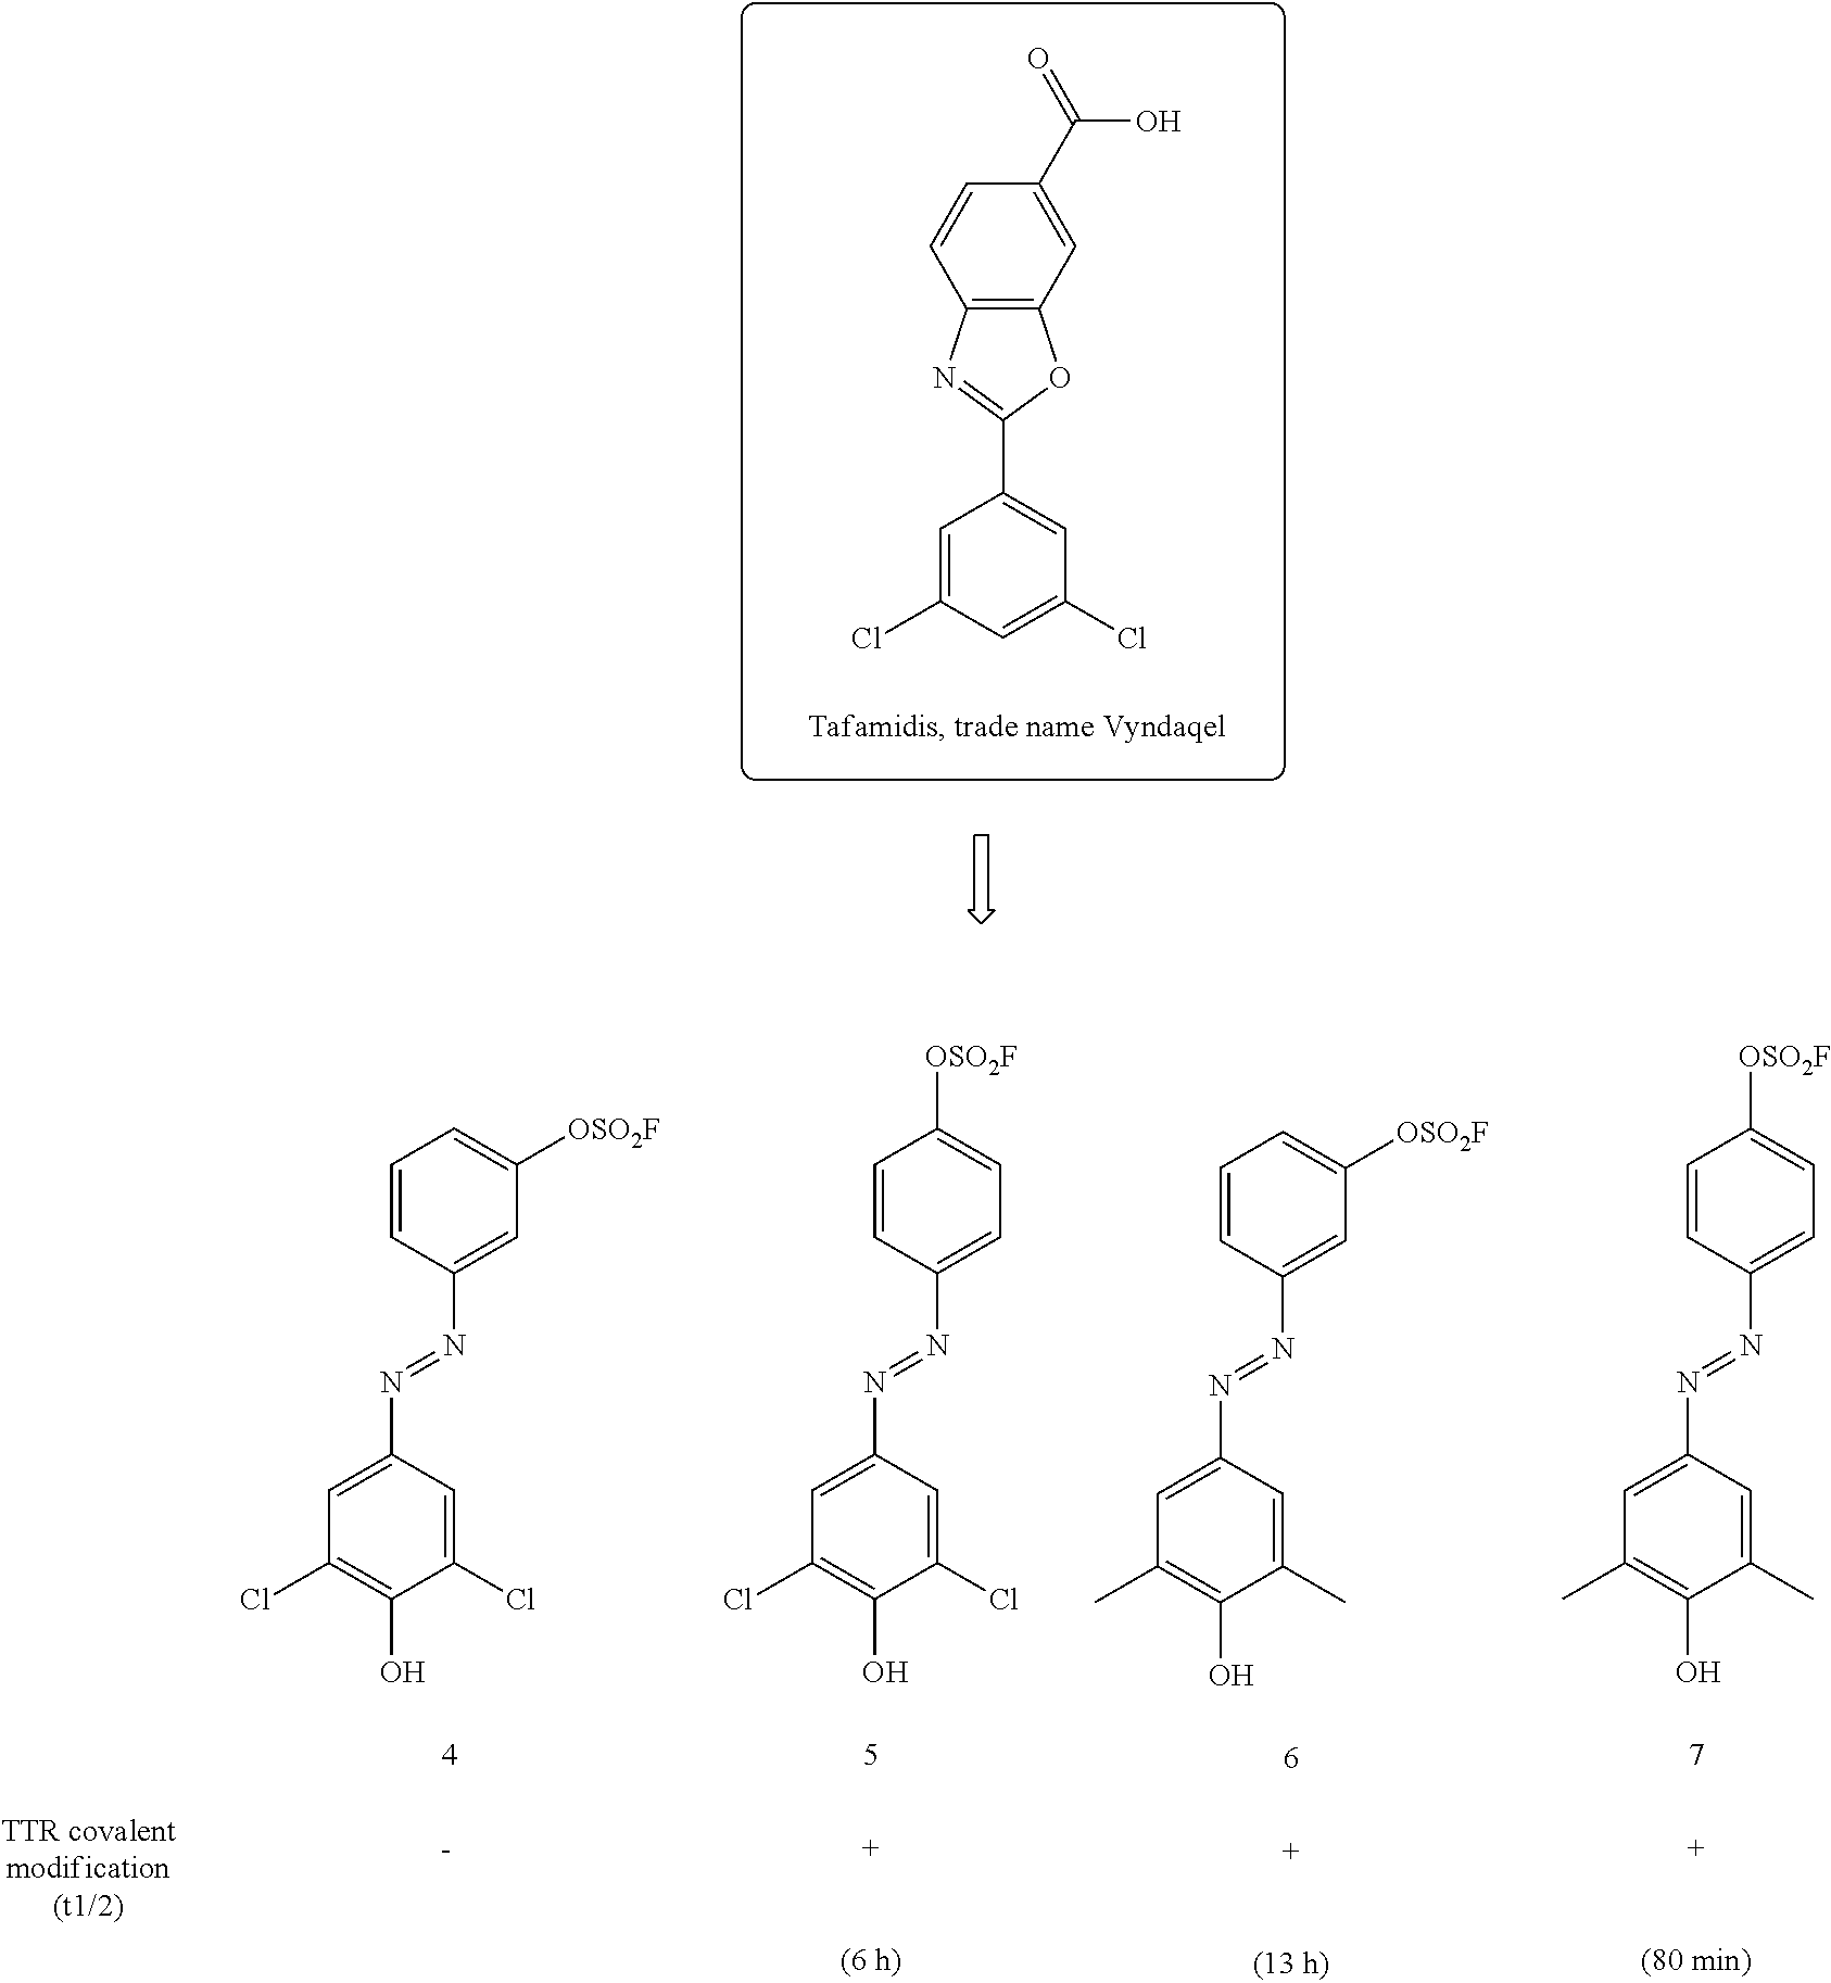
C12=C(C=C(C(O)=O)C=C1)OC(C1=CC(Cl)=CC(Cl)=C1)=N2.ClC1=C(O)C(Cl)=CC(N=NC2=CC([OSO2F])=CC=C2)=C1.ClC1=C(O)C(Cl)=CC(N=NC2=CC=C([OSO2F])C=C2)=C1.CC1=C(O)C(C)=CC(N=NC2=CC([OSO2F])=CC=C2)=C1.CC1=C(O)C(C)=CC(N=NC2=CC=C([OSO2F])C=C2)=C1
